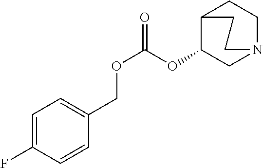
O(C(OC1C2CCN(C1)CC2)=O)CC1=CC=C(F)C=C1
